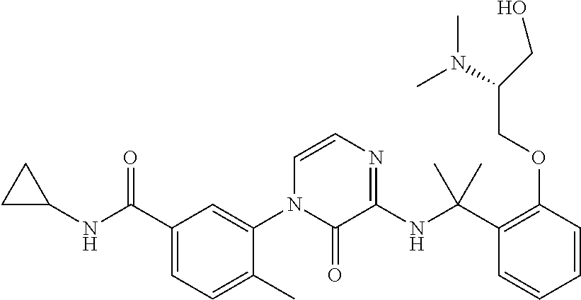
C1(C(NC2CC2)=O)=CC=C(C)C(N2C(=O)C(NC(C3=C(OCC(N(C)C)CO)C=CC=C3)(C)C)=NC=C2)=C1
